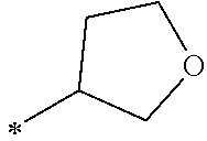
C1(C)COCC1
